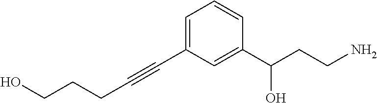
C(CC#CC1=CC=CC(C(CCN)O)=C1)CO
